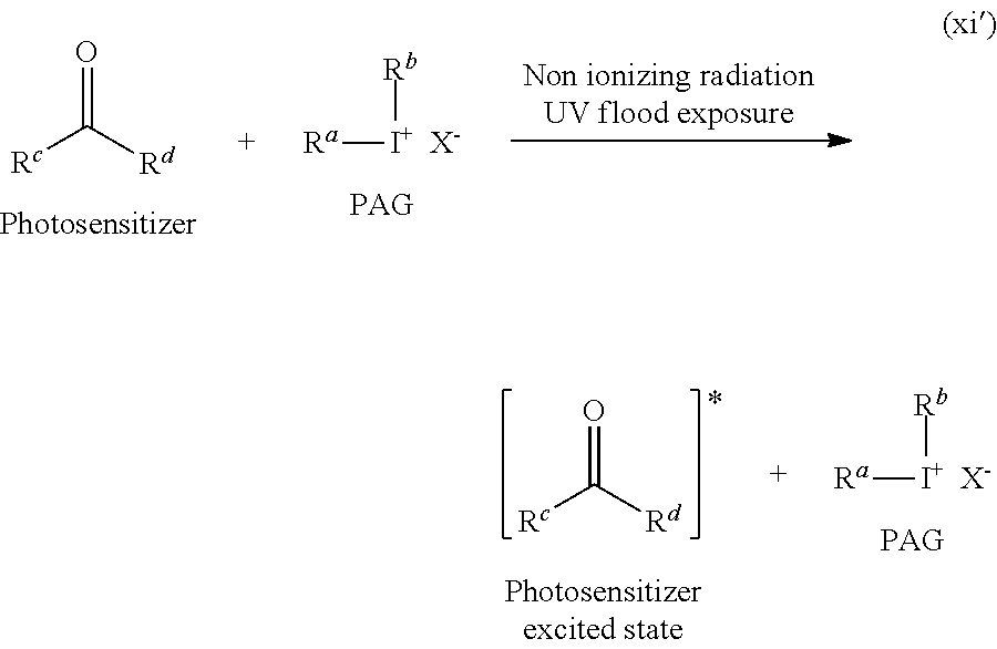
O=C([Rd])[Rc].[Ra][I+][Rb].[X-].O=C([Rd])[Rc].[Ra][I+][Rb].[X-]
